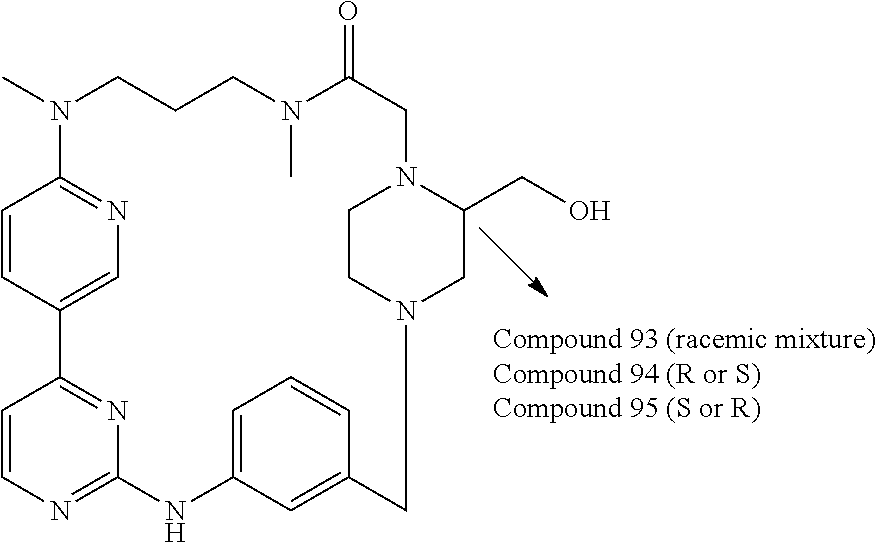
C1=C2C=CC(=N1)N(C)CCCN(C)C(=O)CN1C(CO)CN(CC1)CC1=CC(=CC=C1)NC1=NC=CC2=N1
